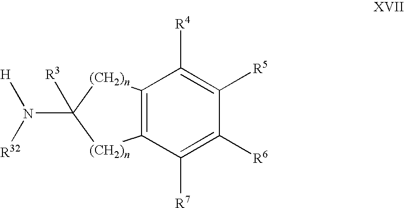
C12=C([(CH2)n]C(N([R32])[H])([R3])[(CH2)n]1)C([R4])=C([R5])C([R6])=C2[R7]
